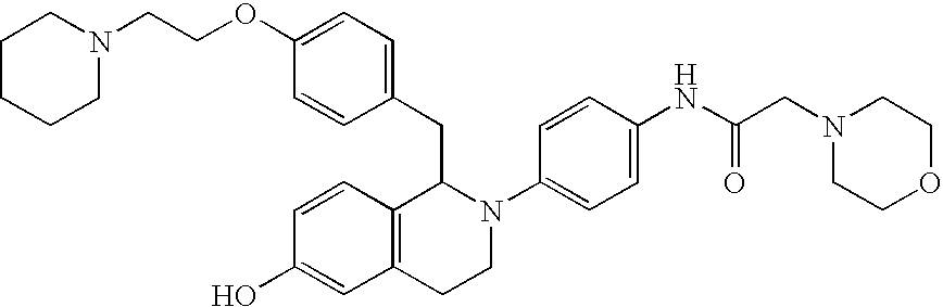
C1=C(OCCN2CCCCC2)C=CC(CC2C3=C(CCN2C2=CC=C(NC(CN4CCOCC4)=O)C=C2)C=C(O)C=C3)=C1
